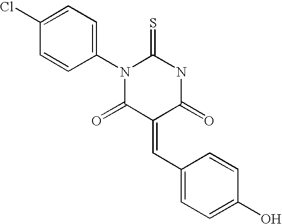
C1(C=C2C(=O)NC(=S)N(C3=CC=C(Cl)C=C3)C2=O)=CC=C(O)C=C1
